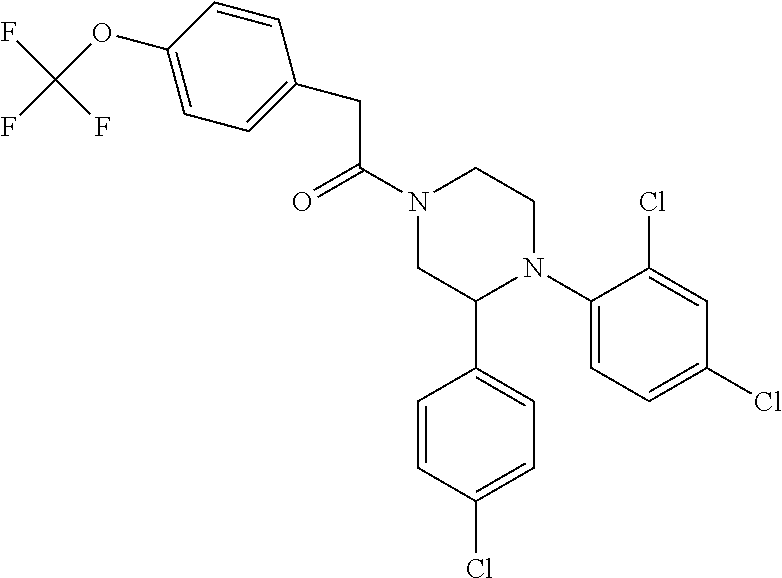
C(C(N1CC(C2=CC=C(Cl)C=C2)N(C2=CC=C(Cl)C=C2Cl)CC1)=O)C1=CC=C(OC(F)(F)F)C=C1
